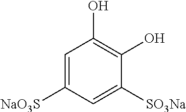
C1=C([NaO3S])C=C([SO3Na])C(O)=C1O
